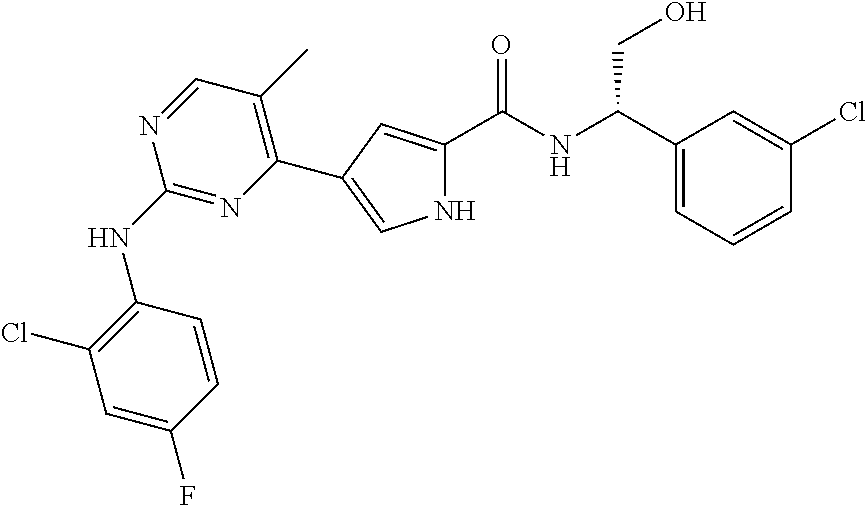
C1=C(F)C=CC(NC2=NC(C3=CNC(C(NC(C4=CC=CC(Cl)=C4)CO)=O)=C3)=C(C)C=N2)=C1Cl
